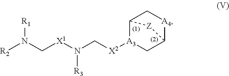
[R2]N(C[X1]N(C[X2][A3]1CC2[A4]CC1[Z]2)[R3])[R1]
